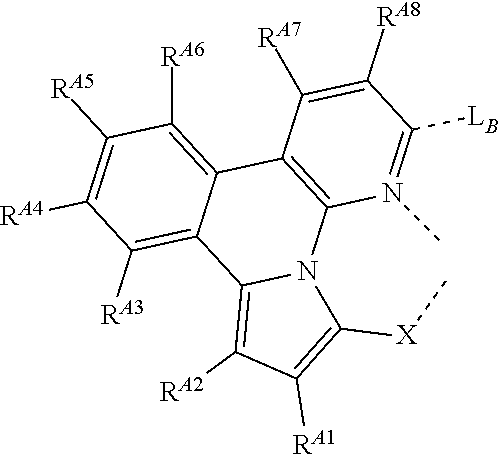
C1([LB])=N(C)C2=C(C([RA7])=C1[RA8])C1=C([RA6])C([RA5])=C([RA4])C([RA3])=C1C1=C([RA2])C([RA1])=C([X]C)N21
